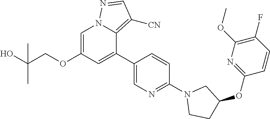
C1=C(OCC(O)(C)C)C=C(C2=CN=C(N3CC(OC4=NC(OC)=C(F)C=C4)CC3)C=C2)C2=C([CN])C=NN12
